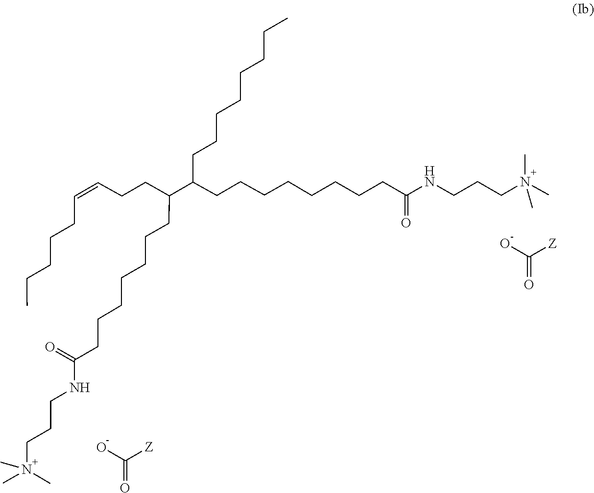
N(C)(C)(C)CCCNC(CCCCCCCCC(C(CCCCCCCC(=O)NCCCN(C)(C)C)CCC=CCCCCC)CCCCCCCC)=O.OC(=O)[Z].OC(=O)[Z]
